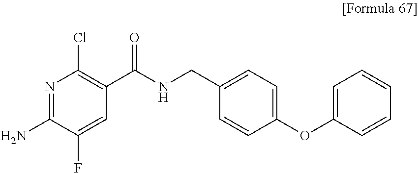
N1=C(N)C(F)=CC(C(NCC2=CC=C(OC3=CC=CC=C3)C=C2)=O)=C1Cl
